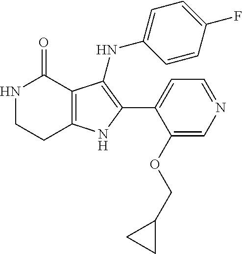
C12=C(NC(C3=CC=NC=C3OCC3CC3)=C1NC1=CC=C(F)C=C1)CCNC2=O
